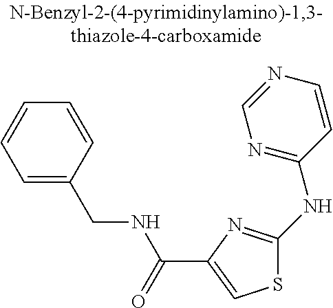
C1=C(CNC(=O)C2=CSC(NC3=NC=NC=C3)=N2)C=CC=C1
